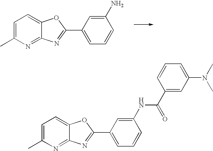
C1=C(C)N=C2C(=C1)OC(C1=CC=CC(N)=C1)=N2.C1=C(C)N=C2C(=C1)OC(C1=CC=CC(NC(C3=CC(N(C)C)=CC=C3)=O)=C1)=N2
